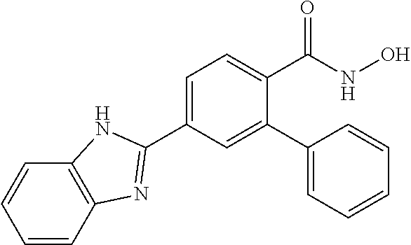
C1(C2=NC3=C(C=CC=C3)N2)=CC=C(C(NO)=O)C(C2=CC=CC=C2)=C1
